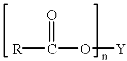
[R]C(=O)O[Y]
